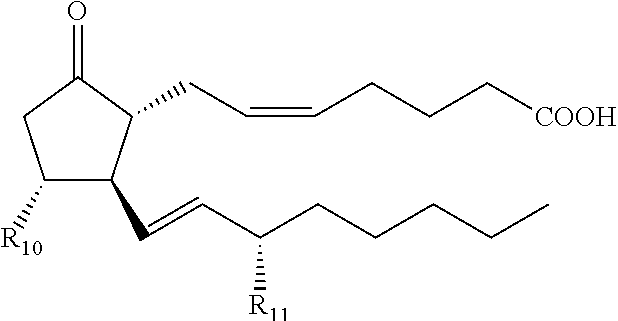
C1([R10])C(C=CC(CCCCC)[R11])C(CC=CCCC[COOH])C(=O)C1
